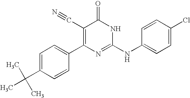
C1=CC(C2=C(C#N)C(=O)NC(NC3=CC=C(Cl)C=C3)=N2)=CC=C1C(C)(C)C
